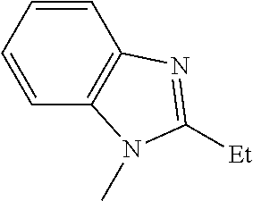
C1=CC=CC2=C1N(C)C([Et])=N2
